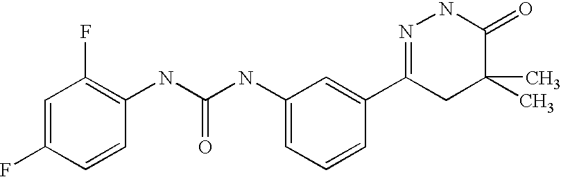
C1=CC(C2=NNC(=O)C(C)(C)C2)=CC(NC(NC2=C(F)C=C(F)C=C2)=O)=C1
